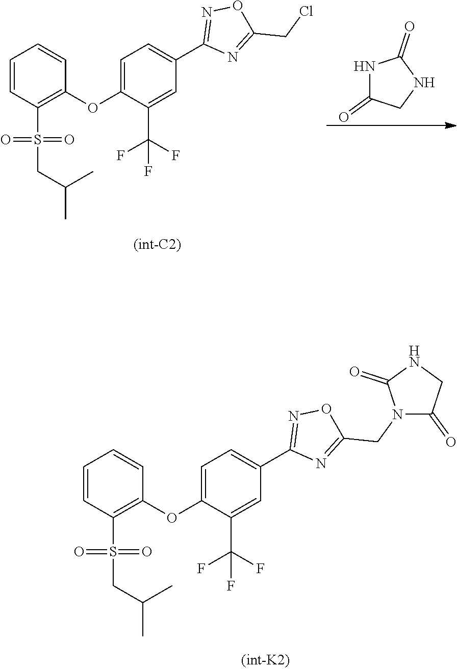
C1(C2=CC=C(OC3=C(S(=O)(=O)CC(C)C)C=CC=C3)C(C(F)(F)F)=C2)=NOC(CN2C(=O)CNC2=O)=N1.C1(C2=CC=C(OC3=C(S(=O)(=O)CC(C)C)C=CC=C3)C(C(F)(F)F)=C2)=NOC(CCl)=N1.N1C(=O)CNC1=O
